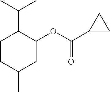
C1CC(C)CC(OC(C2CC2)=O)C1C(C)C
